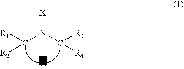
C(N(C([R3])[R4])[X])([R1])[R2]
